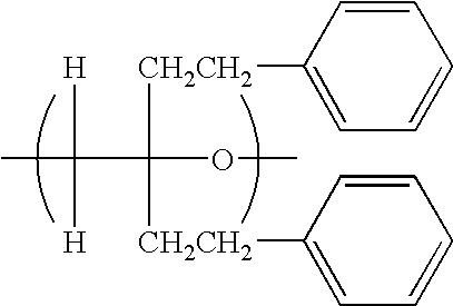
CC(C(OC)([CH2CH2]C1=CC=CC=C1)[CH2CH2]C1=CC=CC=C1)([H])[H]
